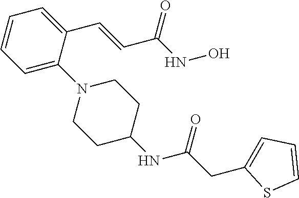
C1=C(N2CCC(NC(CC3=CC=CS3)=O)CC2)C(C=CC(NO)=O)=CC=C1
